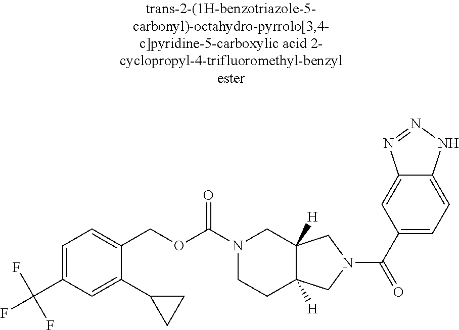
C1=C(C(F)(F)F)C=C(C2CC2)C(COC(N2CCC3([H])C([H])(C2)CN(C(C2=CC=C4C(=C2)N=NN4)=O)C3)=O)=C1
